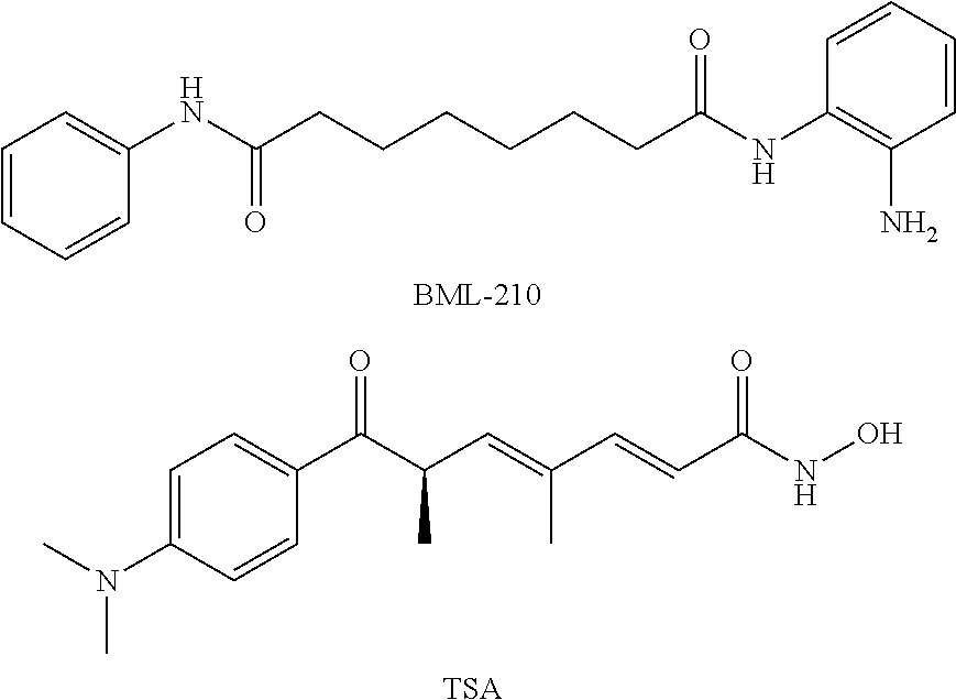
C1=CC=CC(NC(CCCCCCC(NC2=C(N)C=CC=C2)=O)=O)=C1.C1=C(N(C)C)C=CC(C(C(C=C(C=CC(NO)=O)C)C)=O)=C1.[TSA]
